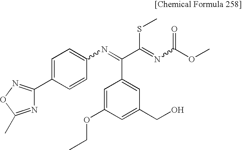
C1=C(OCC)C=C(CO)C=C1C(C(=NC(OC)=O)SC)=NC1=CC=C(C2=NOC(C)=N2)C=C1
